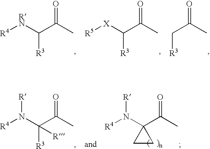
C([R3])C(C)=O.C([R3])([RN][R4])C(C)=O.C([R3])([X][R5])C(C)=O.C([R3])(N([R4])[R])(C(C)=O)[R].C1(N([R4])[R])(C(C)=O)CC1
